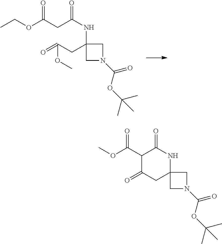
C1(NC(=O)CC(=O)OCC)(CC(=O)OC)CN(C(OC(C)(C)C)=O)C1.C12(CN(C(OC(C)(C)C)=O)C1)NC(=O)C(C(=O)OC)C(=O)C2
